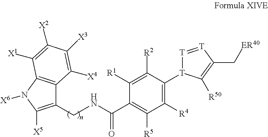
C1(CNC(C2=C([R5])C([R4])=C([T]3[T]=[T]C(C[ER40])=C3[R50])C([R2])=C2[R1])=O)=C([X5])N([X6])C2=C1C([X4])=C([X3])C([X2])=C2[X1]
